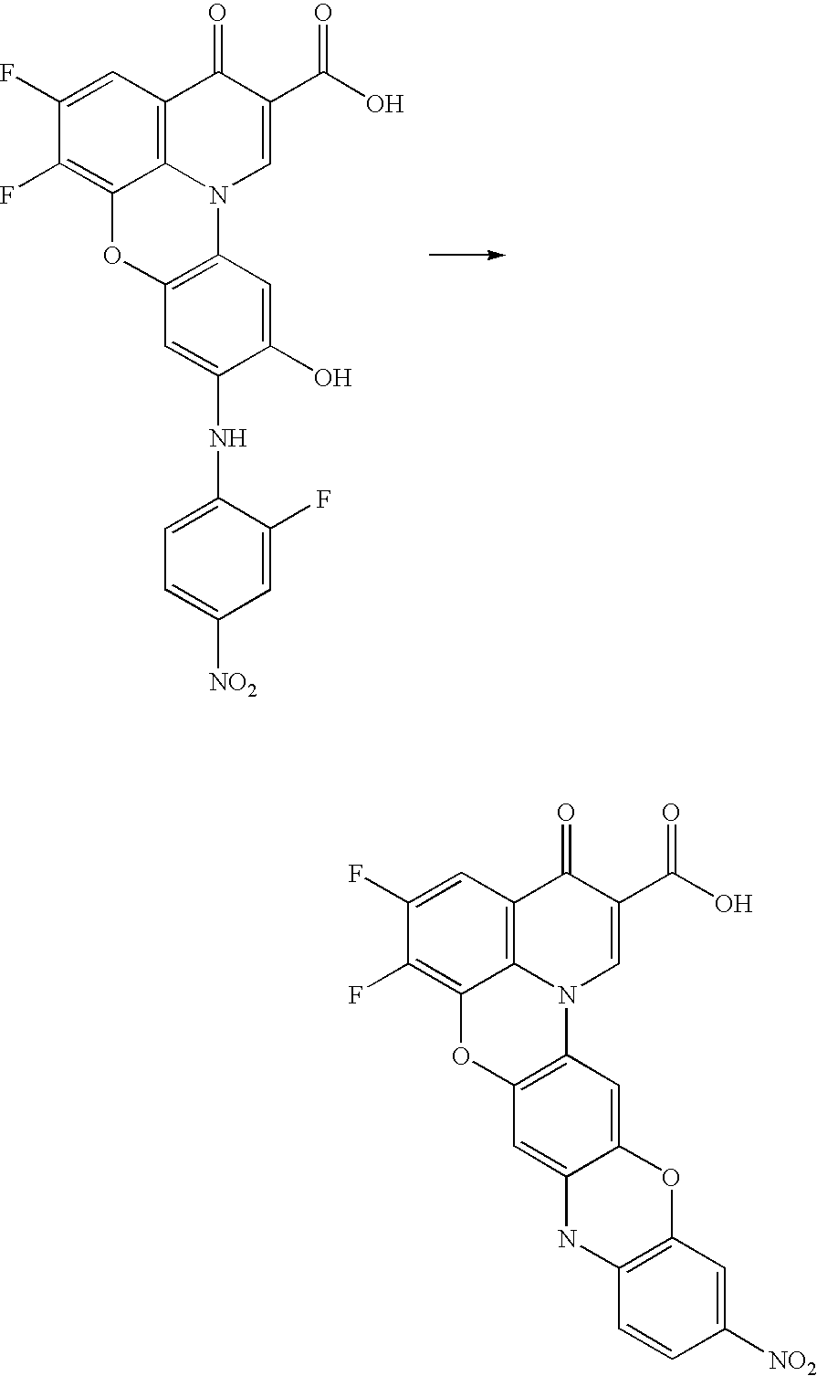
C1(F)=C2C3=C(C=C1F)C(=O)C(C(O)=O)=CN3C1=C(O2)C=C(NC2=CC=C([NO2])C=C2F)C(O)=C1.C1(F)=C2C3=C(C=C1F)C(=O)C(C(O)=O)=CN3C1=C(O2)C=C2C(=C1)OC1=C(N2)C=CC([NO2])=C1
